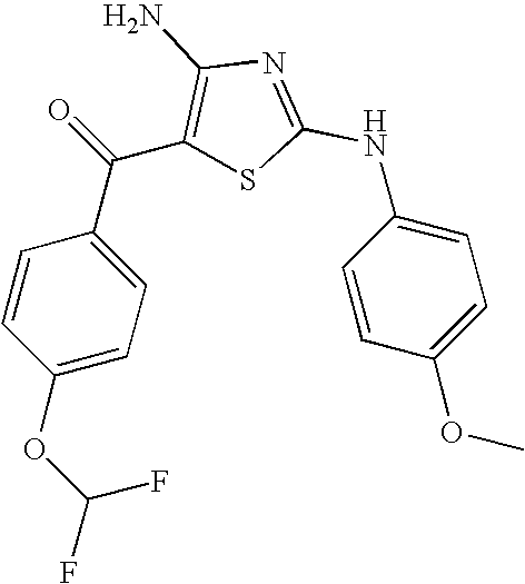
C(C1=C(N)N=C(NC2=CC=C(OC)C=C2)S1)(C1=CC=C(OC(F)F)C=C1)=O
